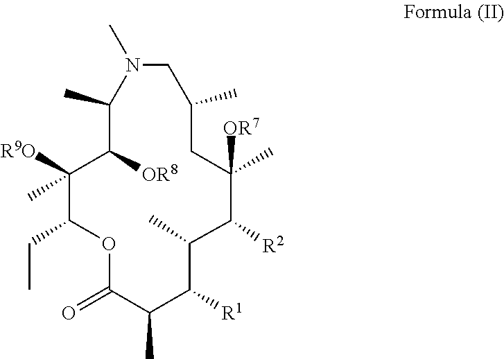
N1(C)C(C)C([OR8])C([R9O])(C)C(CC)OC(=O)C(C)C([R1])C(C)C([R2])C(C)([OR7])CC(C)C1
